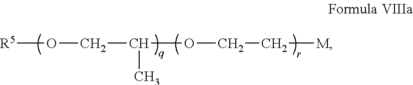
[R5]OCC(C)OCC[M]
